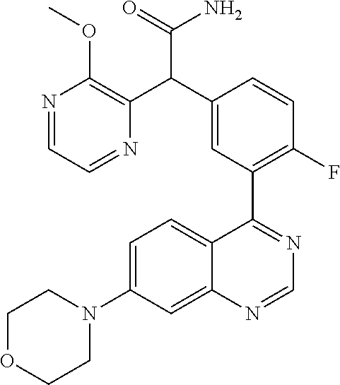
C12=CC(N3CCOCC3)=CC=C1C(C1=C(F)C=CC(C(C3=C(OC)N=CC=N3)C(=O)N)=C1)=NC=N2
